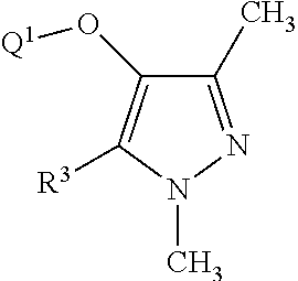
C1(O[Q1])=C([R3])N(C)N=C1C
